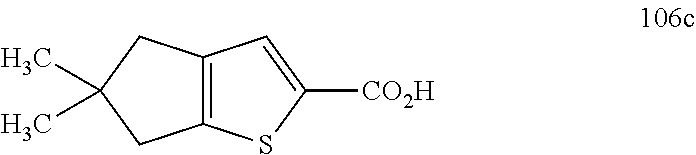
C12=C(CC(C)(C)C1)C=C([CO2H])S2
